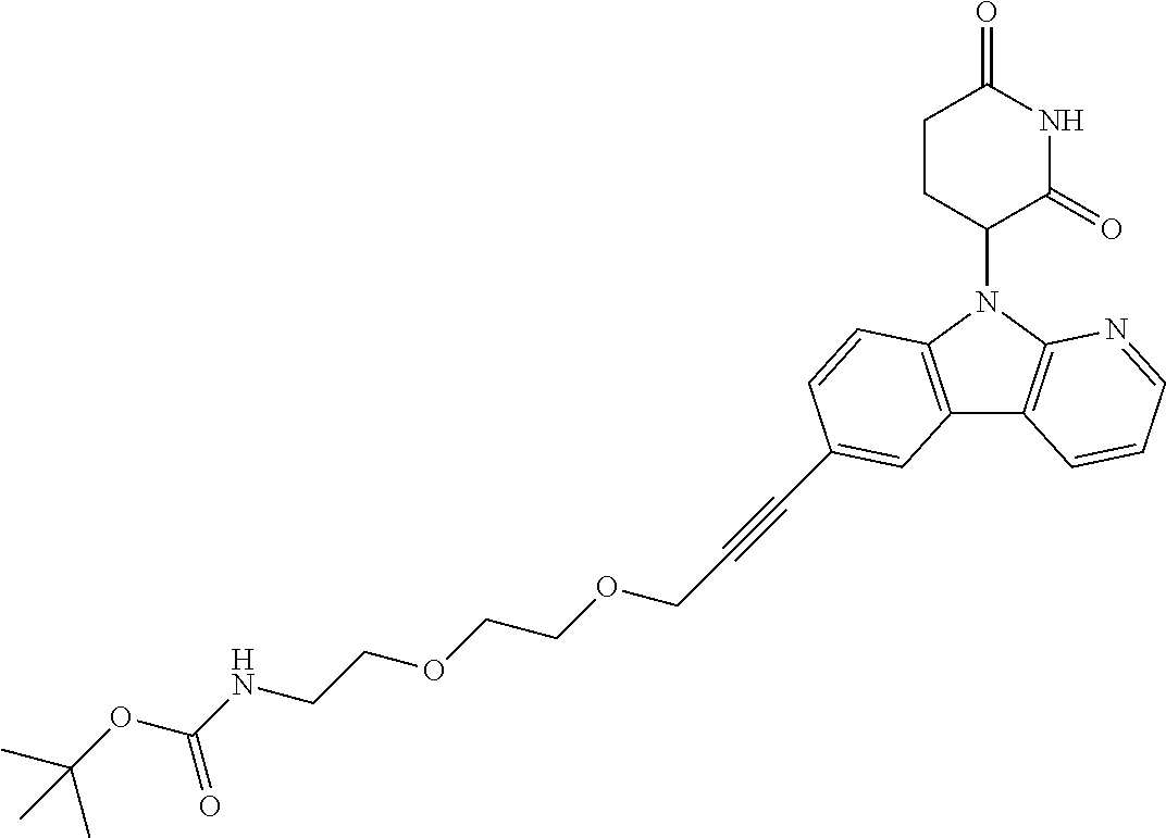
N1(C2CCC(=O)NC2=O)C2=C(C3=C1C=CC(C#CCOCCOCCNC(OC(C)(C)C)=O)=C3)C=CC=N2
